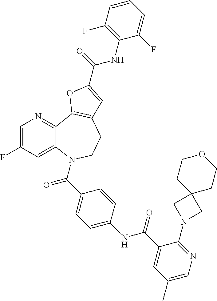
N1=C2C(=CC(F)=C1)N(C(C1=CC=C(NC(C3=CC(C)=CN=C3N3CC4(C3)CCOCC4)=O)C=C1)=O)CCC1=C2OC(C(=O)NC2=C(F)C=CC=C2F)=C1
